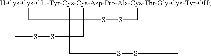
[H-Cys-Cys-Glu-Tyr-Cys-Cys-Asp-Pro-Ala-Cys-Thr-Gly-Cys-Tyr-OH]12345CC16C2(SSC3)CC6(CSSC4)SSC5
